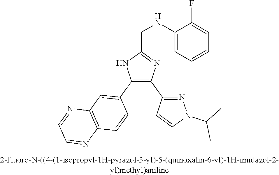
C1(NCC2=NC(C3=NN(C(C)C)C=C3)=C(C3=CC4=C(C=C3)N=CC=N4)N2)=CC=CC=C1F
